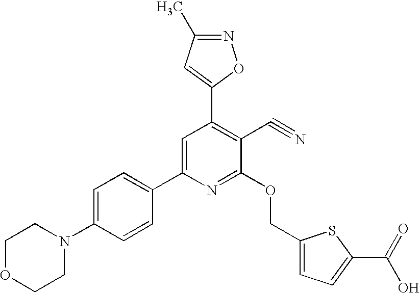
C1=C(N2CCOCC2)C=CC(C2=CC(C3=CC(C)=NO3)=C(C#N)C(OCC3=CC=C(C(=O)O)S3)=N2)=C1
